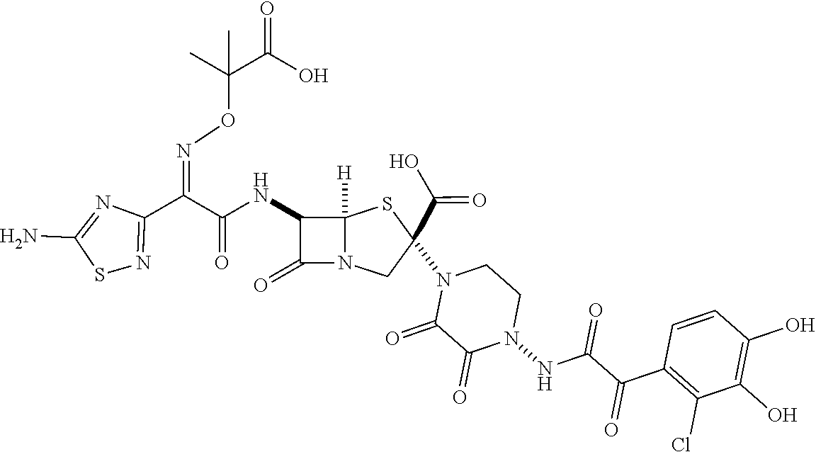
C(=O)(NC1C(=O)N2C1([H])SC(C(O)=O)(N1C(=O)C(=O)N(NC(C(C3=C(Cl)C(O)=C(O)C=C3)=O)=O)CC1)C2)C(C1=NSC(N)=N1)=NOC(C(O)=O)(C)C
